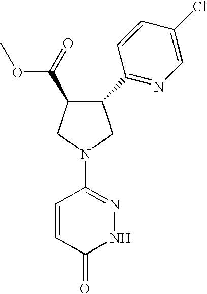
O(C)C(=O)C1C(C2=NC=C(Cl)C=C2)CN(C2=NNC(=O)C=C2)C1
